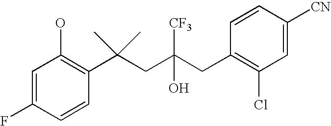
C1=CC(C(CC(CC2=C(Cl)C=C([CN])C=C2)(O)[CF3])(C)C)=C(O)C=C1F
